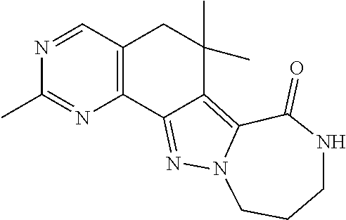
C12=C(N=C(C)N=C1)C1=NN3C(=C1C(C)(C)C2)C(=O)NCCC3
